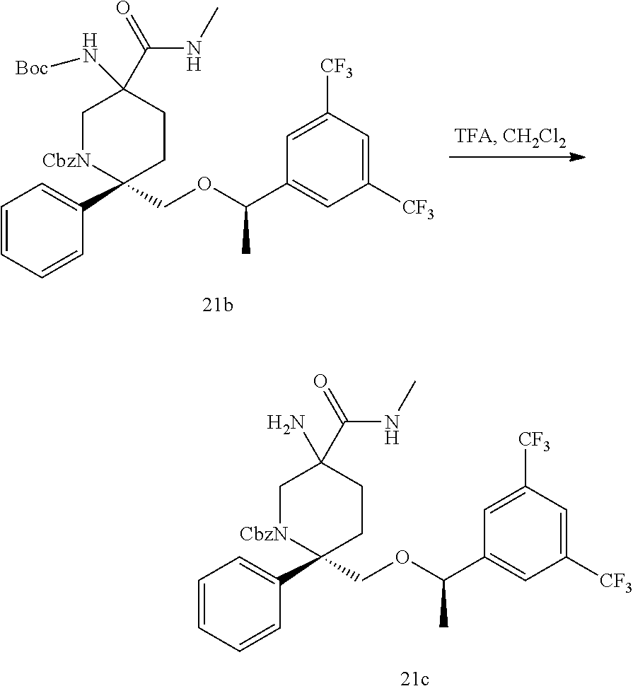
C1=CC=CC(C2(COC(C3=CC([CF3])=CC([CF3])=C3)C)CCC(C(=O)NC)(N[Boc])C[CbzN]2)=C1.C1=CC=CC(C2(COC(C3=CC([CF3])=CC([CF3])=C3)C)CCC(C(=O)NC)(N)C[CbzN]2)=C1
